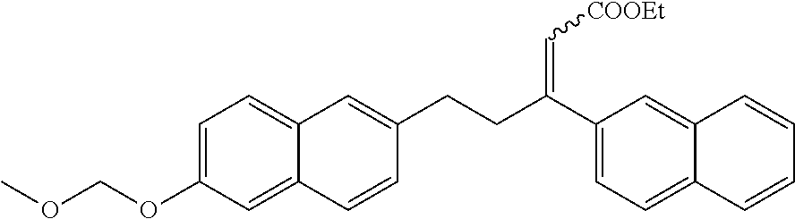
C1=C(OCOC)C=C2C(=C1)C=C(CCC(C1=CC=C3C(=C1)C=CC=C3)=C[COOEt])C=C2
